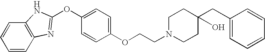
C1=CC2=C(C=C1)NC(OC1=CC=C(OCCN3CCC(CC4=CC=CC=C4)(O)CC3)C=C1)=N2
